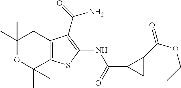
C1(C)(C)OC(C)(C)C2=C(C1)C(C(=O)N)=C(NC(C1CC1C(OCC)=O)=O)S2
